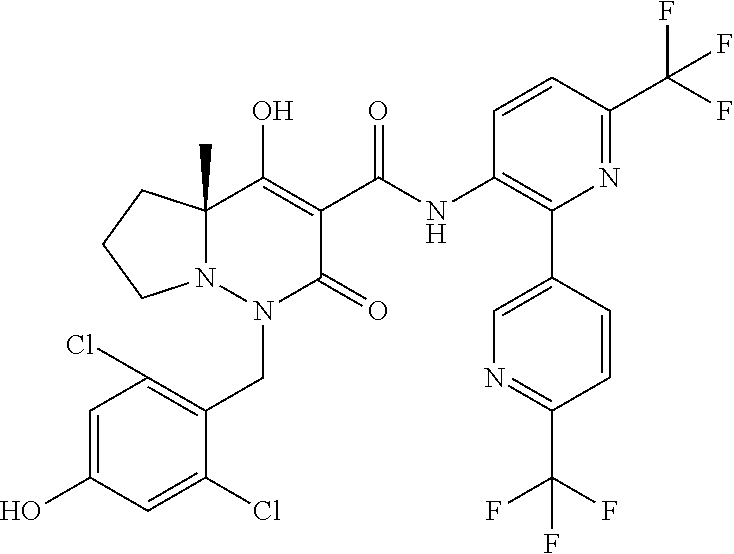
C1=C(O)C=C(Cl)C(CN2C(=O)C(C(NC3=C(C4=CN=C(C(F)(F)F)C=C4)N=C(C(F)(F)F)C=C3)=O)=C(O)C3(C)N2CCC3)=C1Cl
